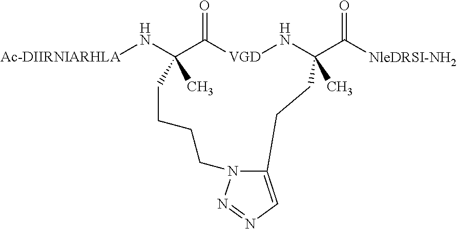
[Ac-DIIRNIARHLA]NC1(C)C(=O)[VGD]NC(C([NleDRSI-NH2])=O)(C)CCC2=CN=NN2CCCC1
